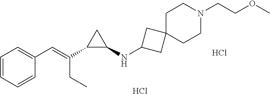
C1=CC=CC(C=C(C2C(NC3CC4(C3)CCN(CCOC)CC4)C2)CC)=C1.Cl.Cl
